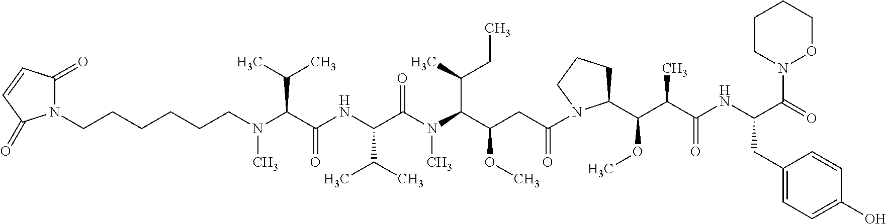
N1(CCCCCCN(C(C(NC(C(N(C(C(CC(=O)N2C(C(C(C(NC(C(=O)N3OCCCC3)CC3=CC=C(O)C=C3)=O)C)OC)CCC2)OC)C(CC)C)C)=O)C(C)C)=O)C(C)C)C)C(=O)C=CC1=O
